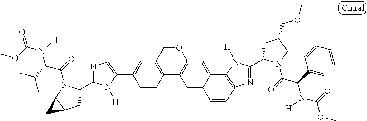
C1(C2=CC3=C(C=C2)C2=C(C=C4C5=C(N=C(C6CC(COC)CN6C(=O)C(C6=CC=CC=C6)N([H])C(=O)OC)N5[H])C=CC4=C2)OC3)=CN=C(C2CC3C(N2C(=O)C(C(C)C)N(C(OC)=O)[H])C3)N1[H]
